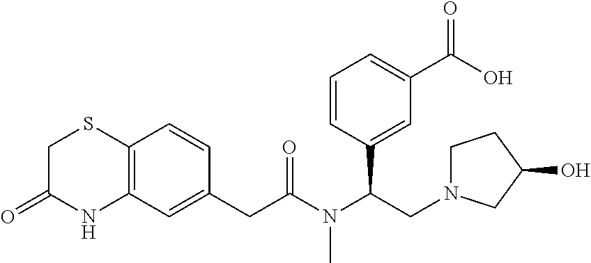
C12=C(C=C(CC(N(C(CN3CCC(O)C3)C3=CC(C(O)=O)=CC=C3)C)=O)C=C1)NC(=O)CS2
